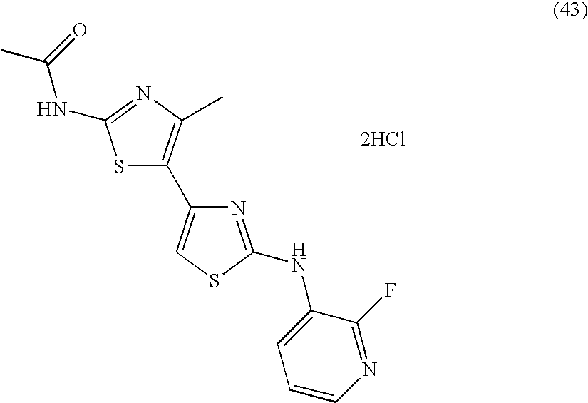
S1C(C2=CSC(NC3=CC=CN=C3F)=N2)=C(C)N=C1NC(C)=O.[2HCl]
